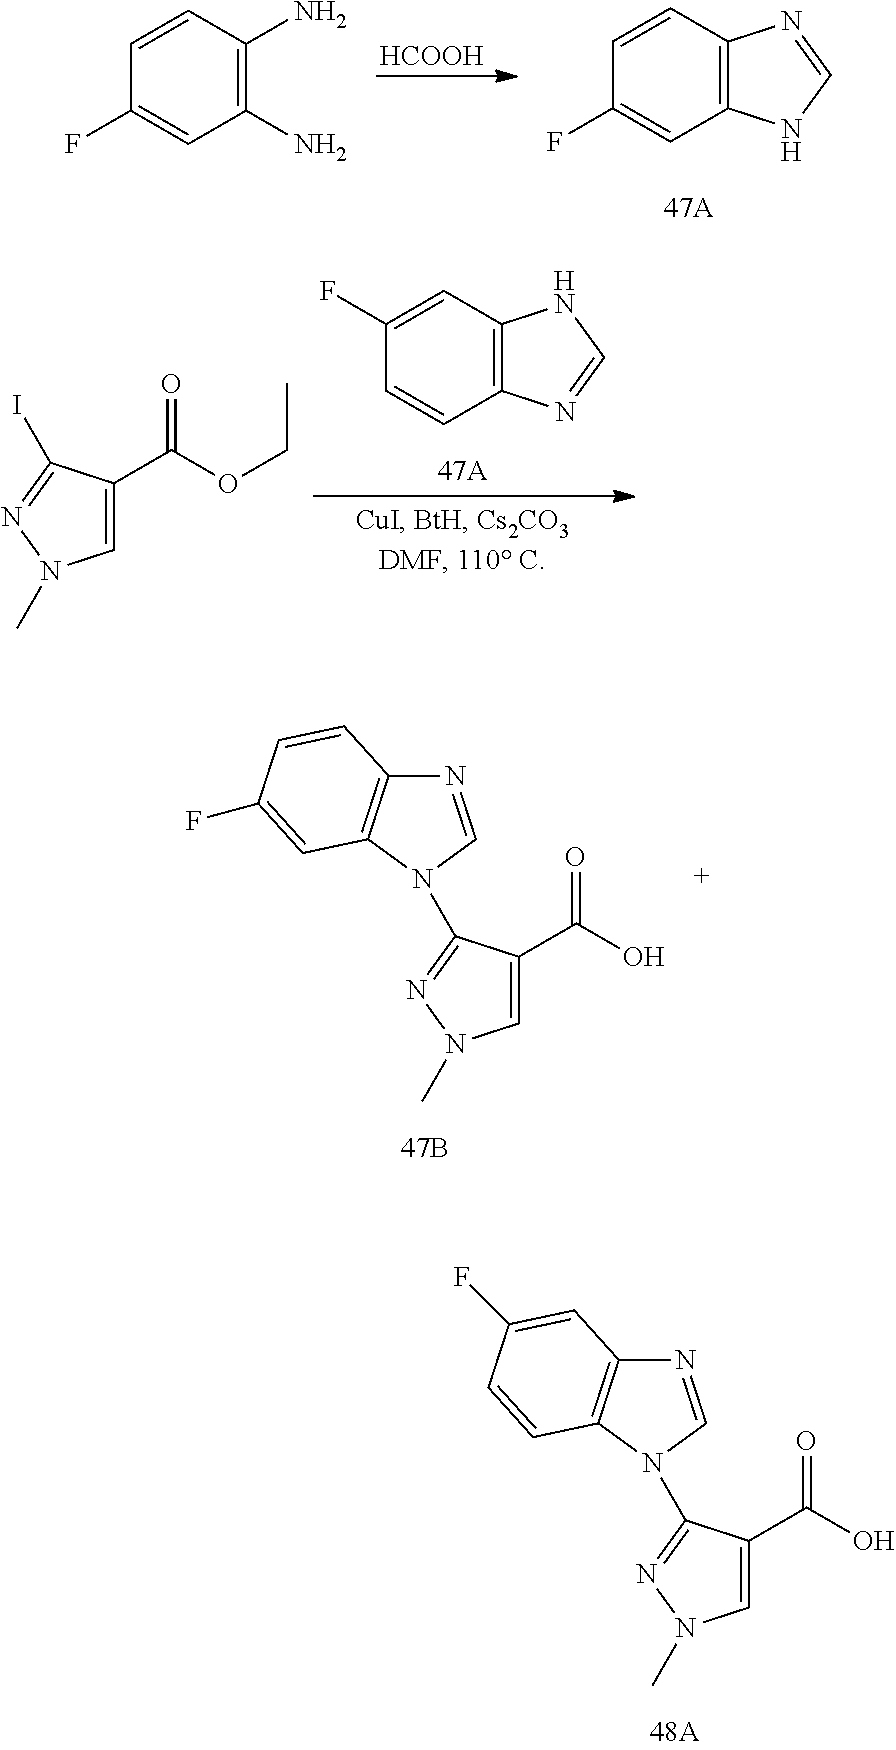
C12=C(C=CC(F)=C1)N=CN2.[HCOOH].C1(N)=C(N)C=CC(F)=C1.C1=C(C(OCC)=O)C(I)=NN1C.C12=C(C=C(F)C=C1)NC=N2.C1=C(C(O)=O)C(N2C3=C(N=C2)C=CC(F)=C3)=NN1C.C1=C(C(O)=O)C(N2C3=C(N=C2)C=C(F)C=C3)=NN1C
